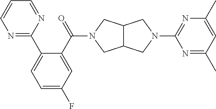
N1=C(C2=CC=C(F)C=C2C(=O)N2CC3C(C2)CN(C2=NC(C)=CC(C)=N2)C3)N=CC=C1
